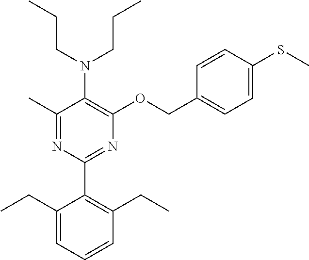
C1(C)=NC(C2=C(CC)C=CC=C2CC)=NC(OCC2=CC=C(SC)C=C2)=C1N(CCC)CCC
